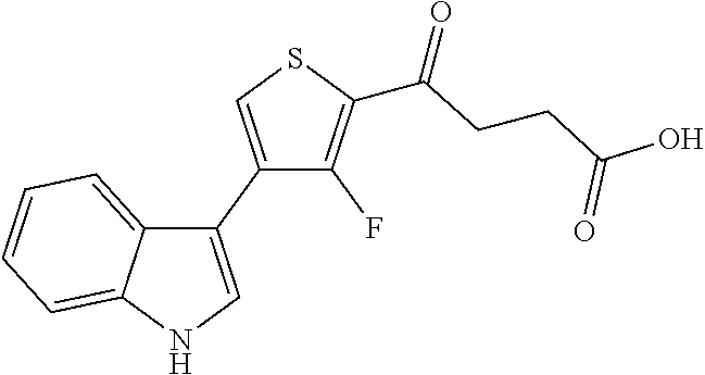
C1(C2=CNC3=CC=CC=C23)=CSC(C(=O)CCC(O)=O)=C1F
